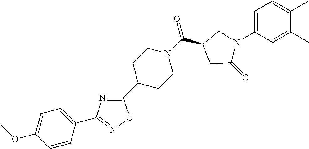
N1=C(C2CCN(C(=O)C3CC(=O)N(C4=CC=C(C)C(C)=C4)C3)CC2)ON=C1C1=CC=C(OC)C=C1
